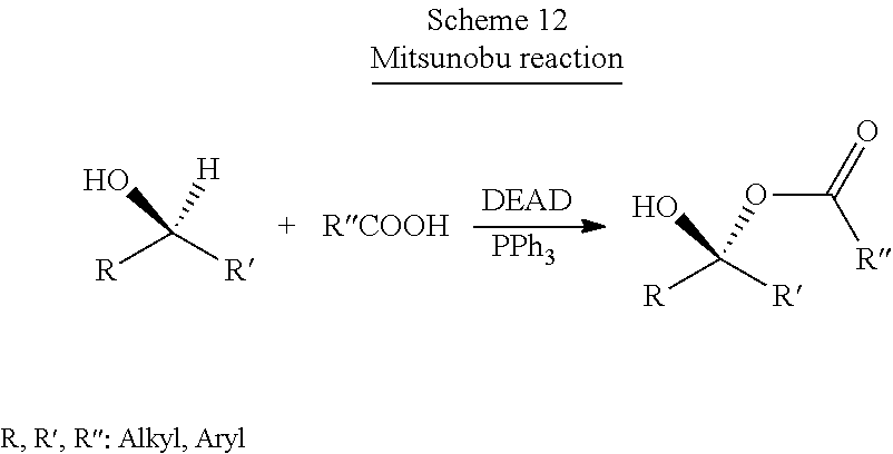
[PPh3].[R]C([R])(O)[H].[R]C([R])(O)OC(=O)[R]
